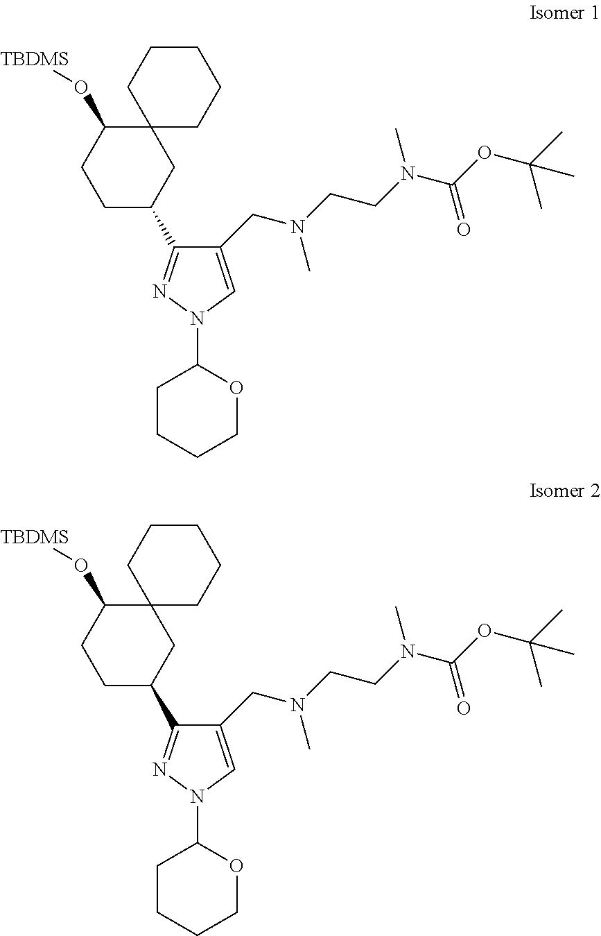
C1(CN(CCN(C(OC(C)(C)C)=O)C)C)=CN(C2CCCCO2)N=C1C1CCC(O[TBDMS])C2(C1)CCCCC2.C1(CN(CCN(C(OC(C)(C)C)=O)C)C)=CN(C2CCCCO2)N=C1C1CCC(O[TBDMS])C2(C1)CCCCC2
